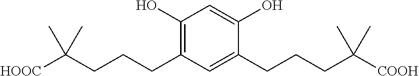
C1(O)=C(CCCC([HOOC])(C)C)C=C(CCCC([COOH])(C)C)C(O)=C1
